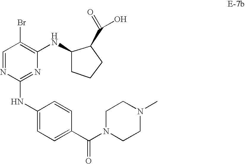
C1=NC(NC2=CC=C(C(=O)N3CCN(C)CC3)C=C2)=NC(NC2CCCC2C(=O)O)=C1Br
